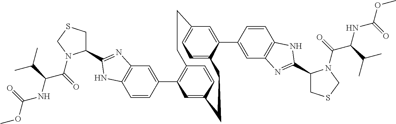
C1=CC(C2=C3C=CC(=C2)CCC2=CC=C(C=C2C2=CC4=C(C=C2)NC(C2CSCN2C(C(NC(OC)=O)C(C)C)=O)=N4)CC3)=CC2=C1NC(C1CSCN1C(C(NC(OC)=O)C(C)C)=O)=N2
